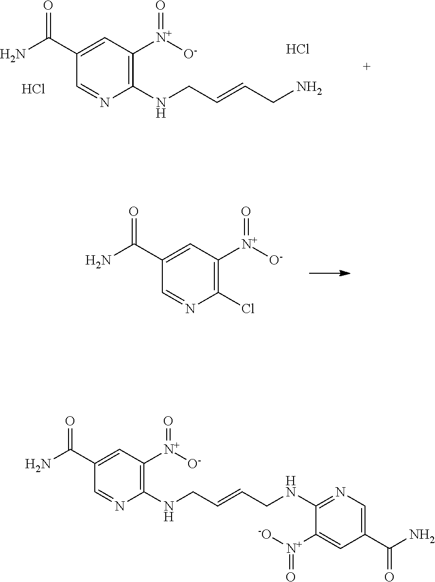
C1(NCC=CCNC2=NC=C(C(N)=O)C=C2[N+]([-O])=O)=C([N+](=O)[O-])C=C(C(=O)N)C=N1.C1(NCC=CCN)=C([N+](=O)[O-])C=C(C(=O)N)C=N1.Cl.Cl.C1(Cl)=C([N+](=O)[O-])C=C(C(=O)N)C=N1
